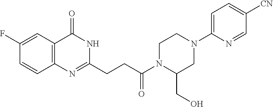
C12=C(C(=O)NC(CCC(N3C(CO)CN(C4=CC=C([CN])C=N4)CC3)=O)=N1)C=C(F)C=C2
